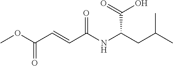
O(C(C=CC(NC(CC(C)C)C(O)=O)=O)=O)C
